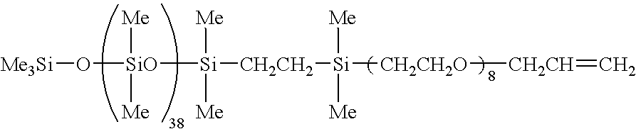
[Me3Si]O[SiO]([Me])([Me])[Si]([CH2CH2][Si]([CH2CH2O][CH2CH]=C)([Me])[Me])([Me])[Me]
